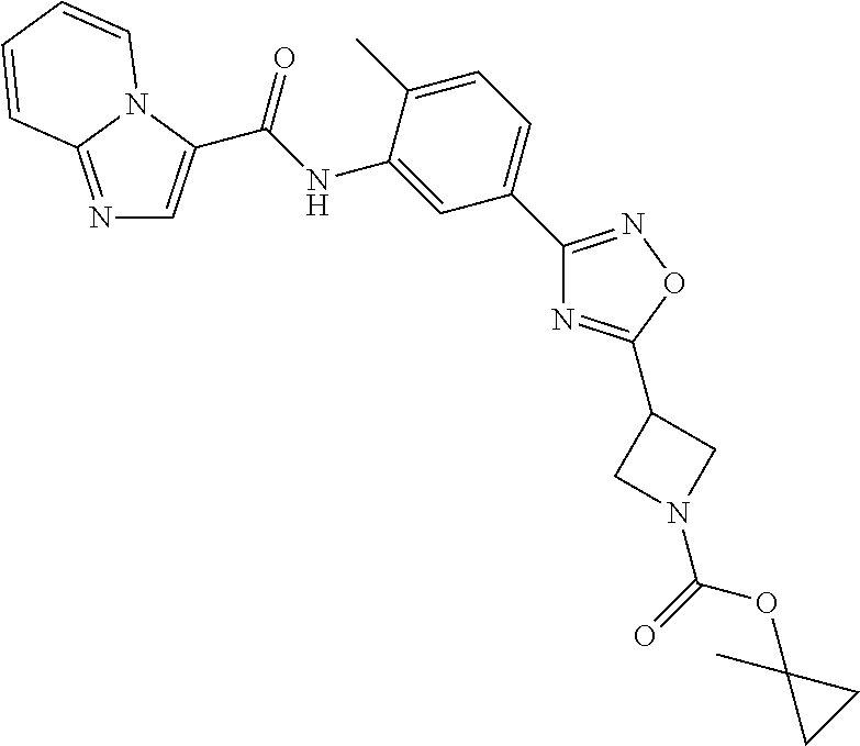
C1(C2=CC=C(C)C(NC(=O)C3=CN=C4N3C=CC=C4)=C2)=NOC(C2CN(C(OC3(C)CC3)=O)C2)=N1
